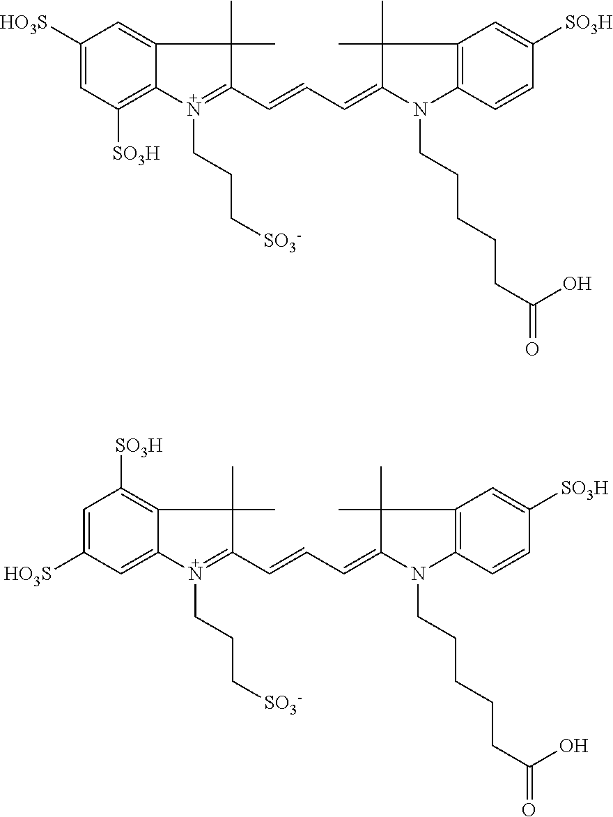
C1([HO3S])=CC([SO3H])=C2C(=C1)C(C)(C)C(C=CC=C1C(C)(C)C3=C(C=CC([SO3H])=C3)N1CCCCCC(=O)O)=N2CCC[SO3-].C1=C([HO3S])C=C2C(=C1[SO3H])C(C)(C)C(C=CC=C1C(C)(C)C3=C(C=CC([SO3H])=C3)N1CCCCCC(=O)O)=N2CCC[SO3-]
